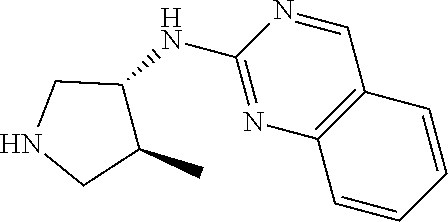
N(C1=NC2=C(C=N1)C=CC=C2)C1C(C)CNC1
